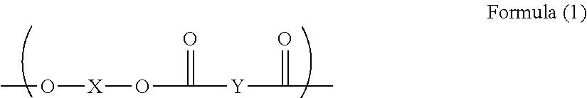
CO[X]OC([Y]C(C)=O)=O
